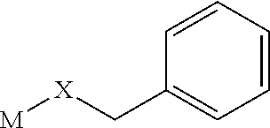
[M][X]CC1=CC=CC=C1
